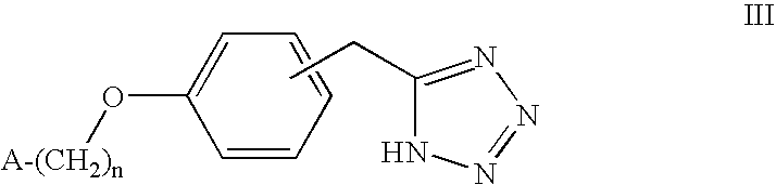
C1=CC=CC=C1O[A-(CH2)n].CCC1=NN=NN1
